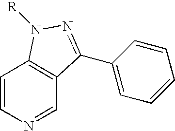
C1=CN=CC2=C1N([R])N=C2C1=CC=CC=C1
